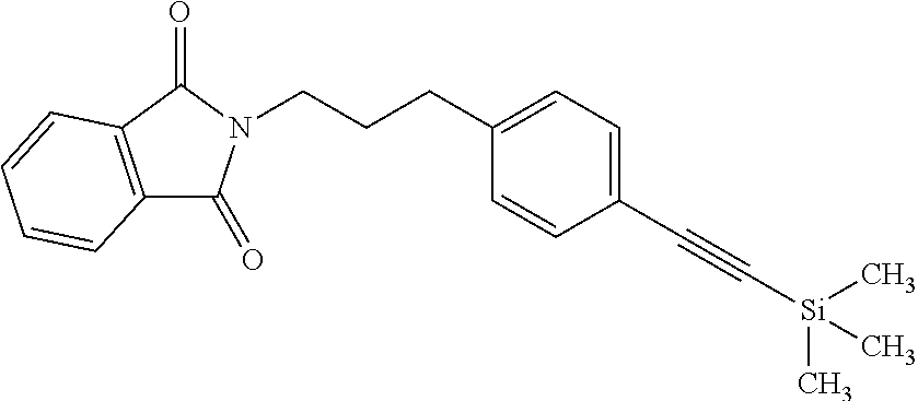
C12=C(C(=O)N(CCCC3=CC=C(C#C[Si](C)(C)C)C=C3)C1=O)C=CC=C2
